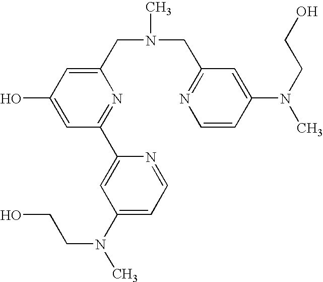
C1(CN(CC2=NC=CC(N(CCO)C)=C2)C)=CC(O)=CC(C2=CC(N(CCO)C)=CC=N2)=N1
